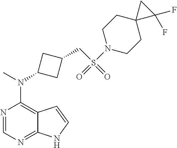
N1=CN=C2C(=C1N(C)C1CC(CS(=O)(=O)N3CCC4(CC3)C(F)(F)C4)C1)C=CN2
